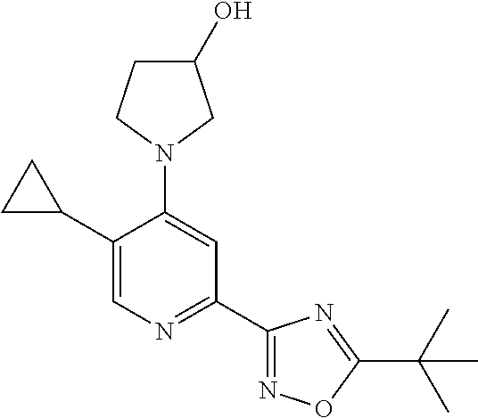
C1(C2CC2)=CN=C(C2=NOC(C(C)(C)C)=N2)C=C1N1CC(O)CC1
